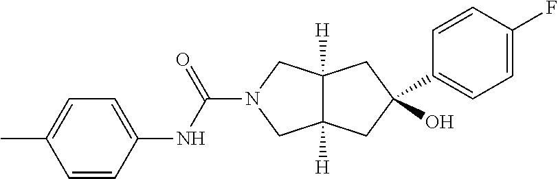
C12([H])C([H])(CC(O)(C3=CC=C(F)C=C3)C1)CN(C(NC1=CC=C(C)C=C1)=O)C2
